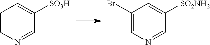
C1=CN=CC([SO3H])=C1.C1(Br)=CN=CC([SO2NH2])=C1
